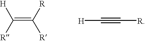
C(=C([R])[R])([R])[H].C(#C[R])[H]
